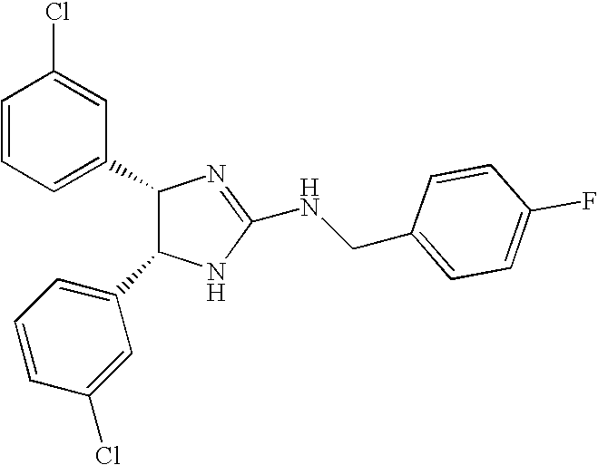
C1=CC=C(C2C(C3=CC=CC(Cl)=C3)NC(NCC3=CC=C(F)C=C3)=N2)C=C1Cl
